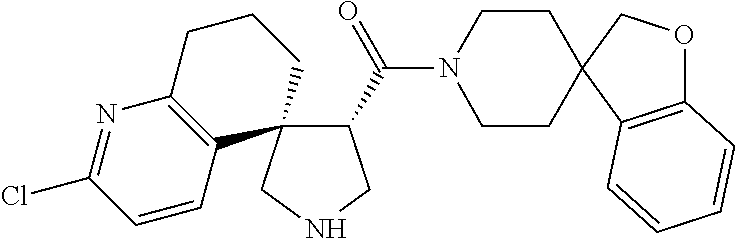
N1=C(Cl)C=CC2=C1CCCC21C(C(=O)N2CCC3(CC2)C2=C(OC3)C=CC=C2)CNC1
